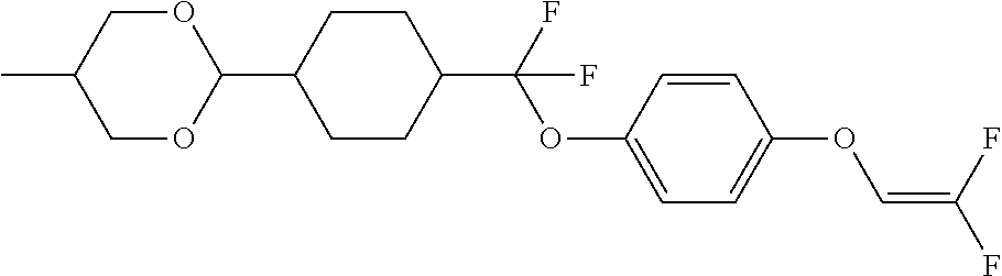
C1OC(C2CCC(C(F)(OC3=CC=C(OC=C(F)F)C=C3)F)CC2)OCC1C
